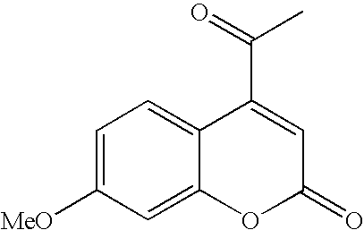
C1=C([MeO])C=C2C(=C1)C(C(C)=O)=CC(=O)O2
